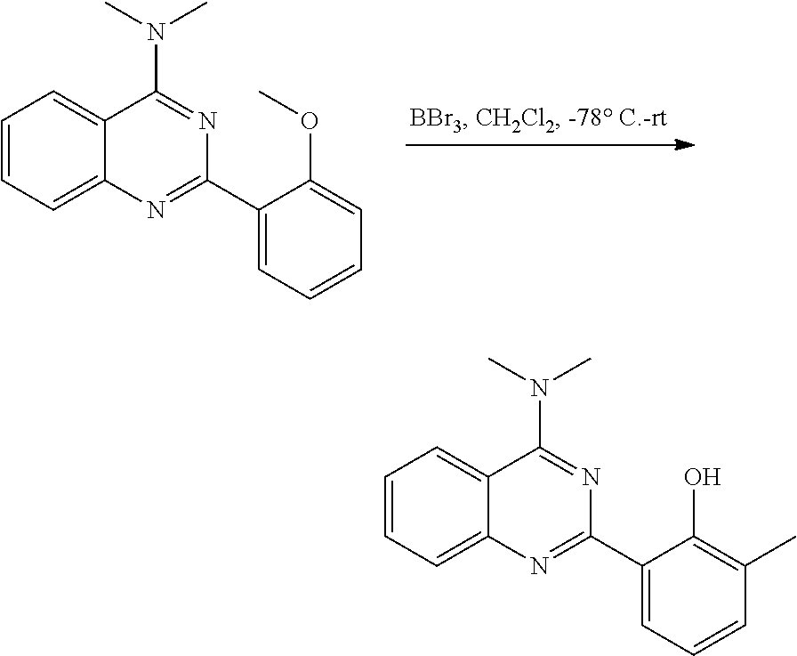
C12=CC=CC=C1C(N(C)C)=NC(C1=CC=CC=C1OC)=N2.C12=CC=CC=C1C(N(C)C)=NC(C1=CC=CC(C)=C1O)=N2
